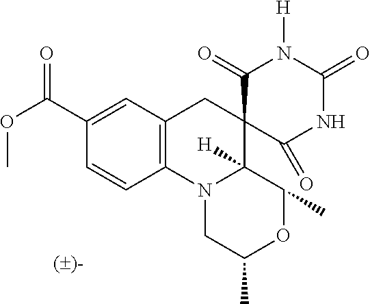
C12=C(C=C(C(=O)OC)C=C1)CC1(C3([H])N2CC(C)OC3C)C(=O)NC(=O)N([H])C1=O
